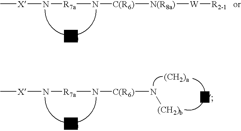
[C(R6)](N[R7a]N[X]C)[N(R8a)][W][R2-1].[C(R6)](N[(CH2)b])N[R7a]N[X]C
